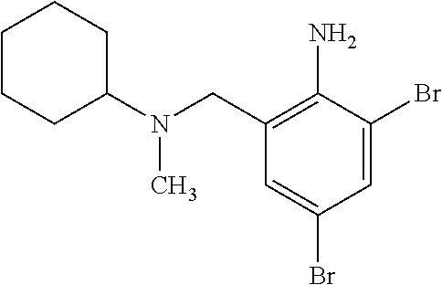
C1=C(Br)C(N)=C(CN(C)C2CCCCC2)C=C1Br
